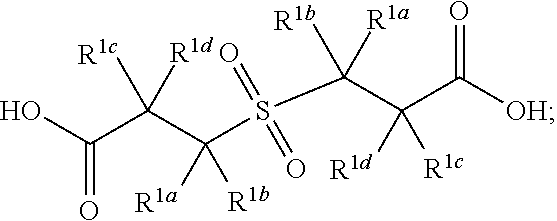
OC(=O)C(C([R1a])([R1b])S(=O)(=O)C(C([R1d])([R1c])C([OH])=O)([R1b])[R1a])([R1c])[R1d]
